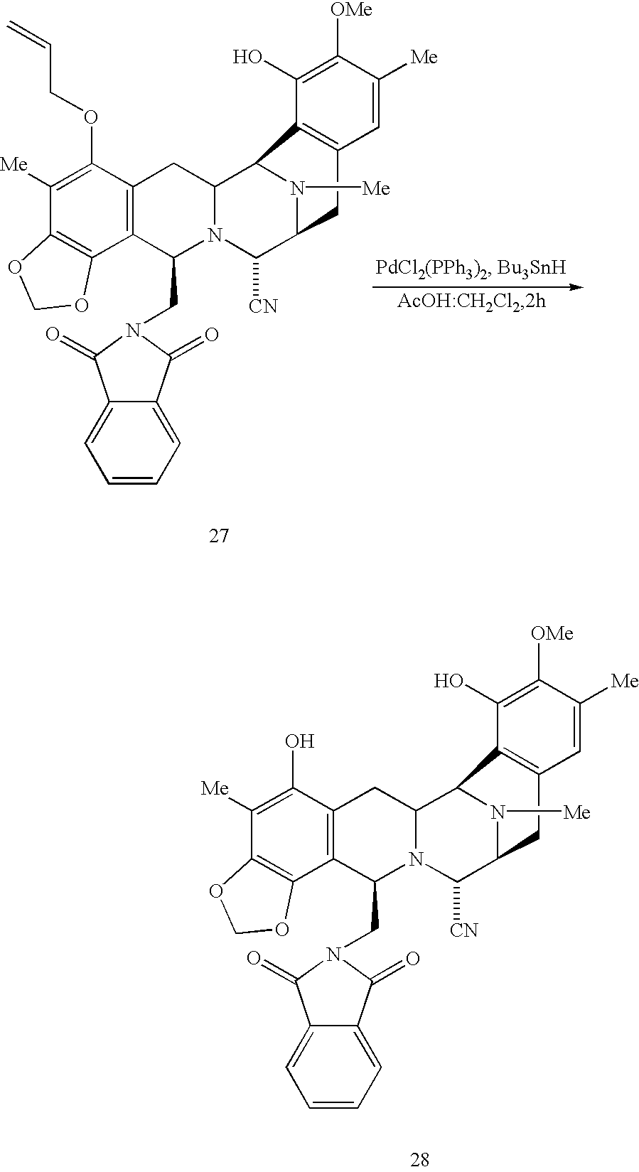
C1([Me])=C(O)C2=C(C3=C1OCO3)C(CN1C(=O)C3=CC=CC=C3C1=O)N1C(C3N([Me])C(C1[CN])CC1=C3C(O)=C([OMe])C([Me])=C1)C2.C1([Me])=C(OCC=C)C2=C(C3=C1OCO3)C(CN1C(=O)C3=CC=CC=C3C1=O)N1C(C3N([Me])C(C1[CN])CC1=C3C(O)=C([OMe])C([Me])=C1)C2
